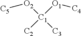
[C5][O2][C1]([O1][C4])([C2])[C3]
